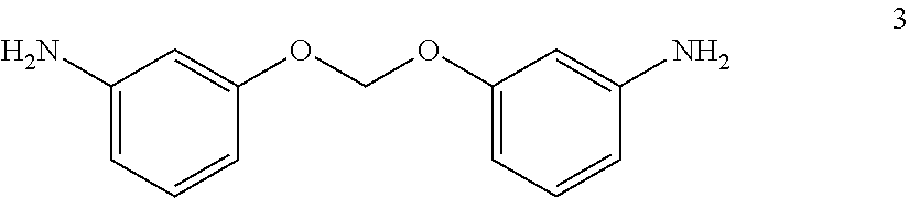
C1(N)=CC=CC(OCOC2=CC=CC(N)=C2)=C1
